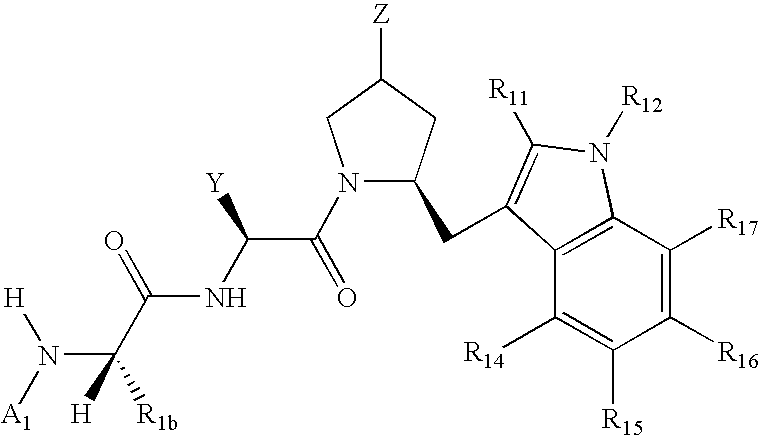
C1([R16])=C([R17])C2=C(C([R14])=C1[R15])C(CC1N(C(=O)C(NC(C(N([A1])[H])([H])[R1b])=O)[Y])CC([Z])C1)=C([R11])N2[R12]
